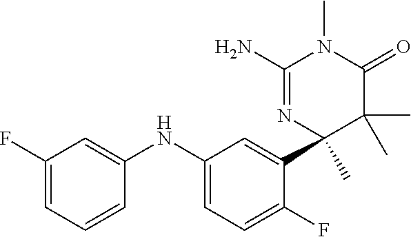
C1(N)=NC(C2=CC(NC3=CC(F)=CC=C3)=CC=C2F)(C)C(C)(C)C(=O)N1C
